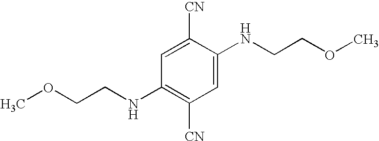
C(NC1=C([CN])C=C(NCCOC)C([CN])=C1)COC
